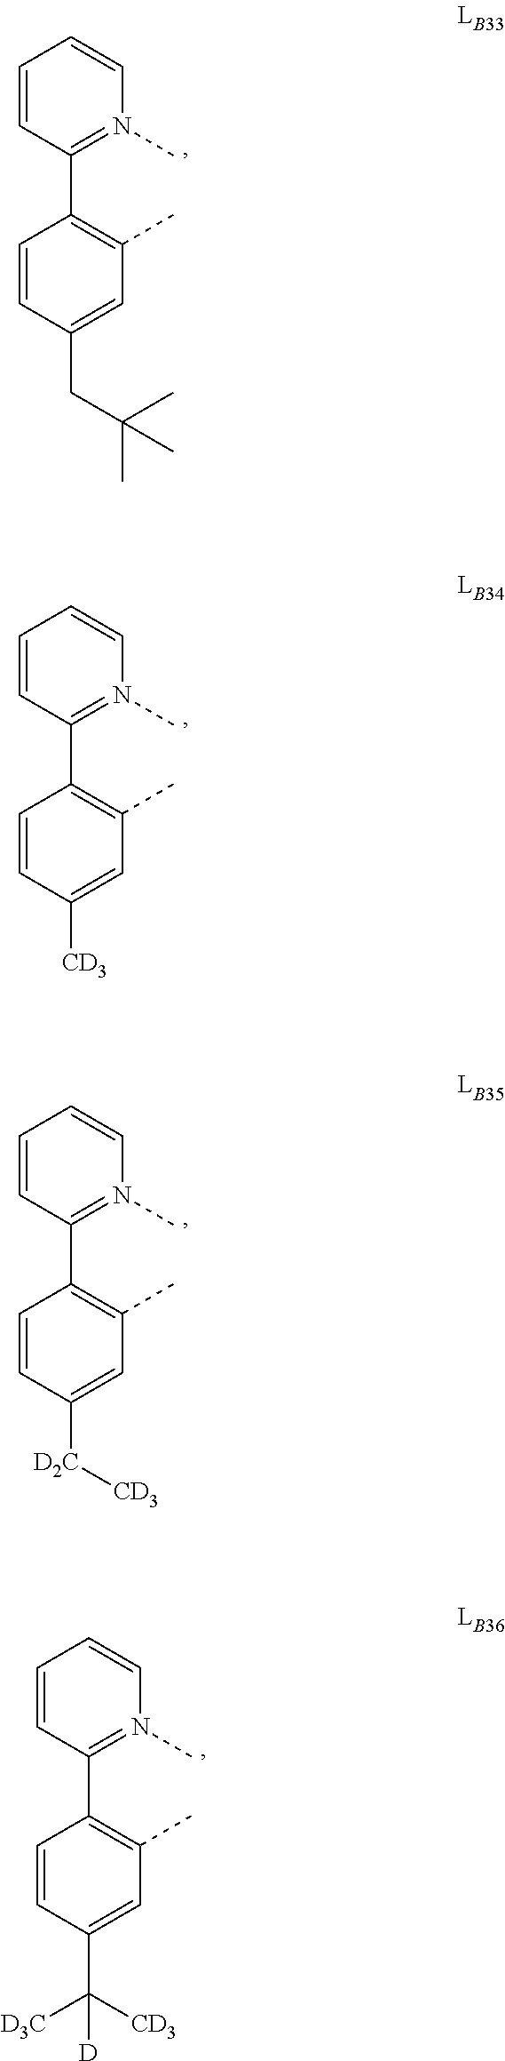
C1=CC(C2=C(C)C=C(CC(C)(C)C)C=C2)=N(C)C=C1.C1=CC(C2=C(C)C=C([CD3])C=C2)=N(C)C=C1.C1=CC(C2=C(C)C=C([D2C][CD3])C=C2)=N(C)C=C1.C1=CC(C2=C(C)C=C(C([CD3])([D3C])[D])C=C2)=N(C)C=C1
